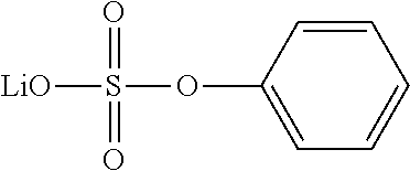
[LiO]S(OC1=CC=CC=C1)(=O)=O
